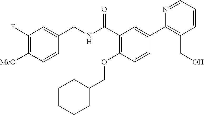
C1=CC([MeO])=C(F)C=C1CNC(C1=C(OCC2CCCCC2)C=CC(C2=C(CO)C=CC=N2)=C1)=O
